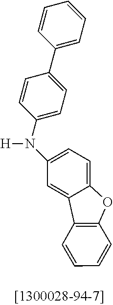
C1(N([H])C2=CC=C3C(=C2)C2=C(O3)C=CC=C2)=CC=C(C2=CC=CC=C2)C=C1
